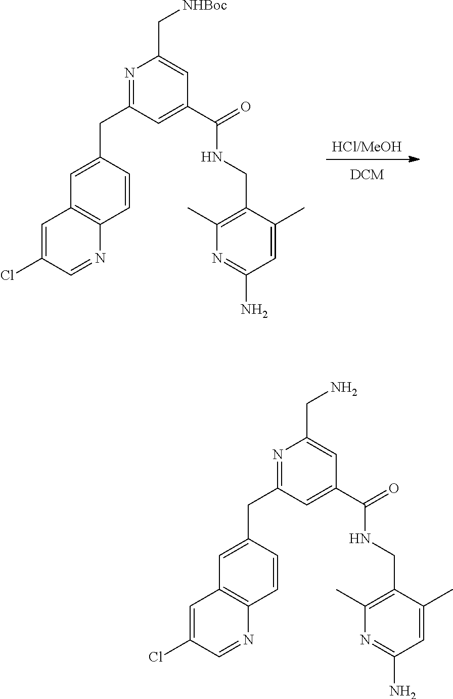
[HCl/MeOH].N1=C(CC2=CC3=C(C=C2)N=CC(Cl)=C3)C=C(C(NCC2=C(C)N=C(N)C=C2C)=O)C=C1C[NHBoc].N1=C(CC2=CC3=C(C=C2)N=CC(Cl)=C3)C=C(C(NCC2=C(C)N=C(N)C=C2C)=O)C=C1CN
